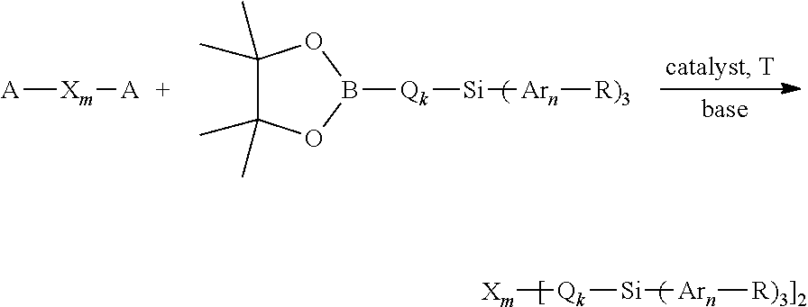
[Xm][Qk][Si][Arn][R)3]2].B1([Qk][Si][Arn][R)3])OC(C)(C)C(C)(C)O1.[A][Xm][A]
